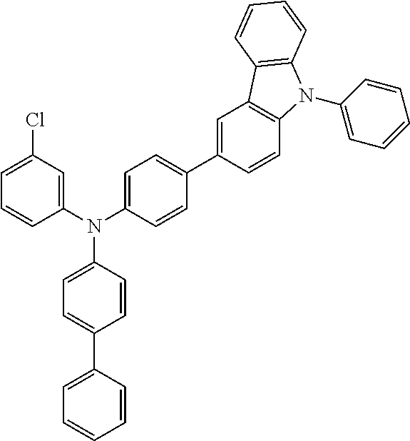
N(C1=CC=C(C2=CC3=C(C=C2)N(C2=CC=CC=C2)C2=C3C=CC=C2)C=C1)(C1=CC=C(C2=CC=CC=C2)C=C1)C1=CC(Cl)=CC=C1
